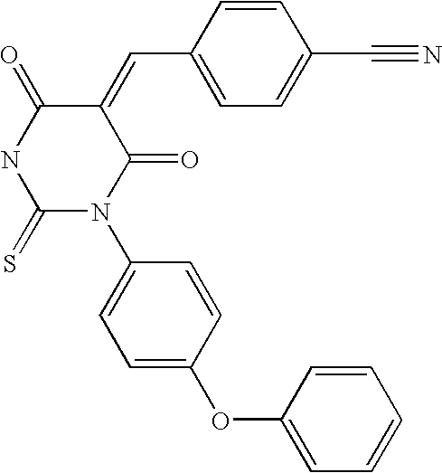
O=C1C(=CC2=CC=C(C#N)C=C2)C(=O)NC(=S)N1C1=CC=C(OC2=CC=CC=C2)C=C1
